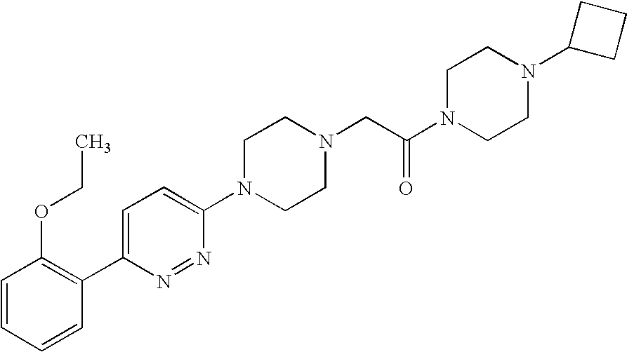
C1=CC(OCC)=C(C2=CC=C(N3CCN(CC(N4CCN(C5CCC5)CC4)=O)CC3)N=N2)C=C1
